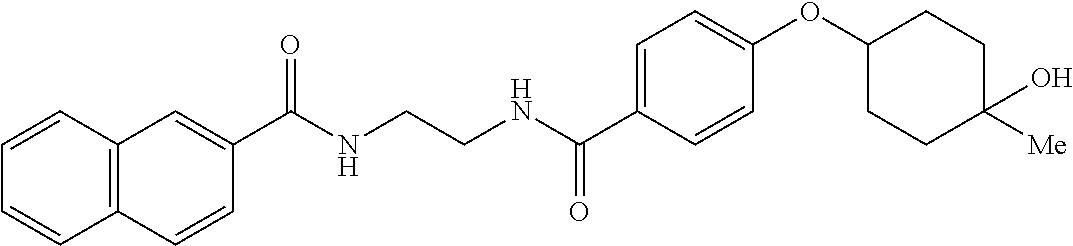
C1(C(NCCNC(C2=CC=C(OC3CCC([Me])(O)CC3)C=C2)=O)=O)=CC2=C(C=C1)C=CC=C2
